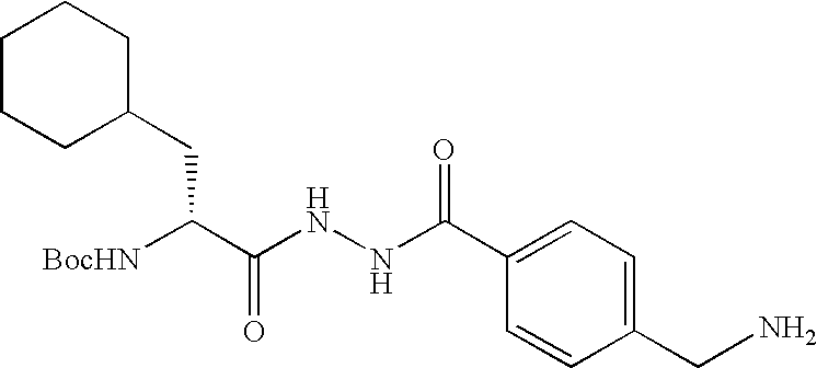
C(NNC(C1=CC=C(CN)C=C1)=O)(=O)C([BocHN])CC1CCCCC1
